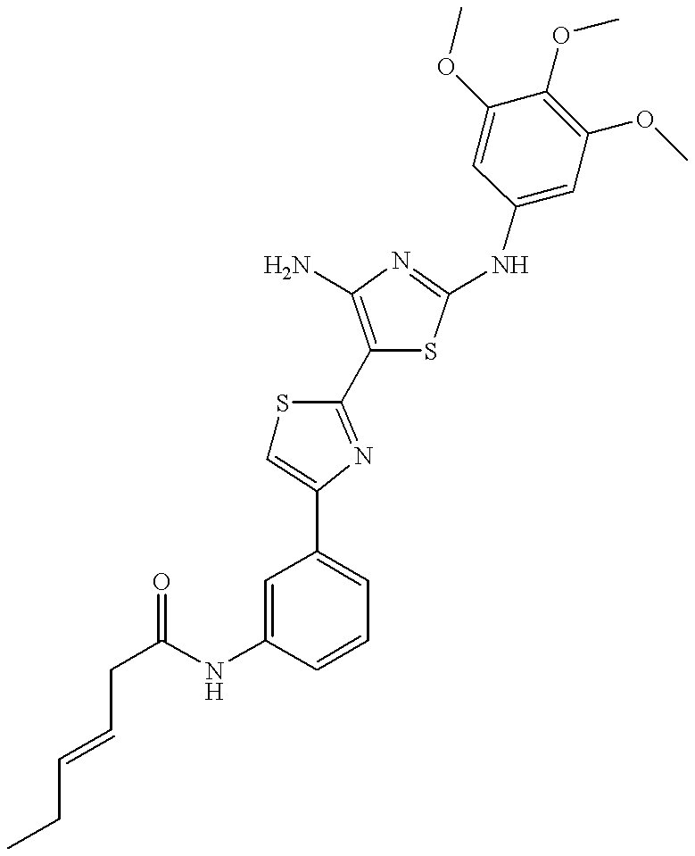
C(C(NC1=CC(C2=CSC(C3=C(N)N=C(NC4=CC(OC)=C(OC)C(OC)=C4)S3)=N2)=CC=C1)=O)C=CCC
